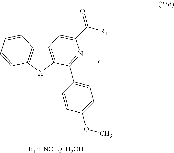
C12=C(NC3=C1C=CC=C3)C(C1=CC=C(OC)C=C1)=NC(C(=O)[R1])=C2.[R1:HNCH2CH2OH].Cl
